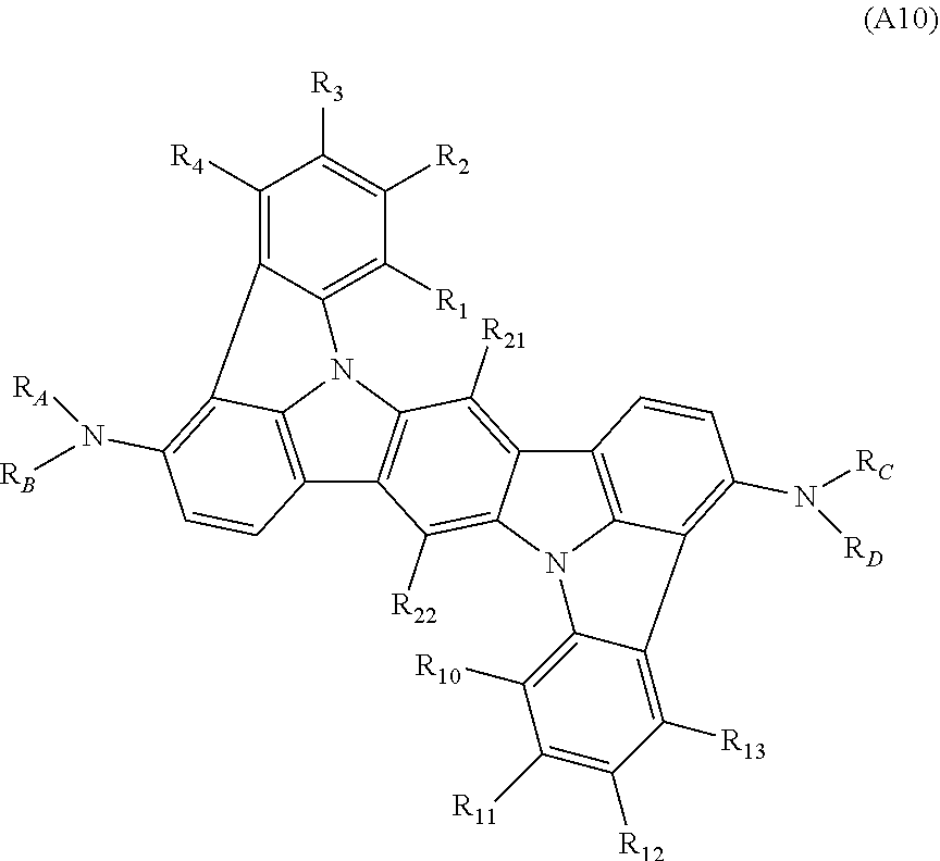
C12=C3N(C4=C1C([R22])=C1C(=C4[R21])C4=C5N1C1=C([R10])C([R11])=C([R12])C([R13])=C1C5=C(N([RC])[RD])C=C4)C1=C([R1])C([R2])=C([R3])C([R4])=C1C3=C(N([RA])[RB])C=C2
